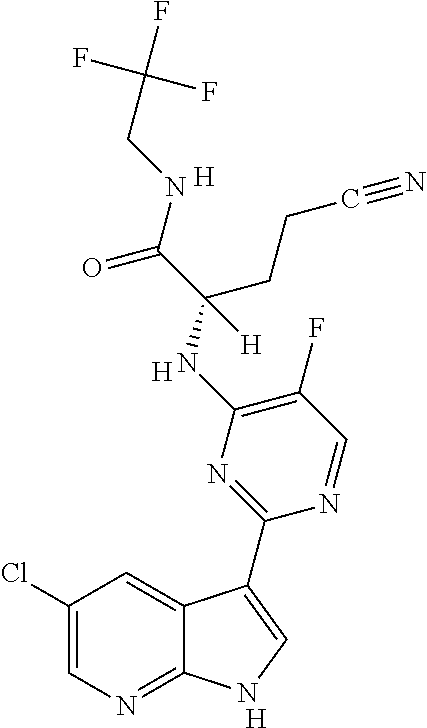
C1(Cl)=CN=C2C(=C1)C(C1=NC(NC(C(NCC(F)(F)F)=O)(CCC#N)[H])=C(F)C=N1)=CN2.[H].[H].[H]
